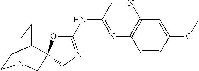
C1CC2CCN1CC21OC(NC2=NC3=C(N=C2)C=C(OC)C=C3)=NC1
